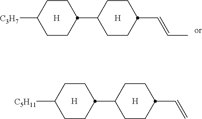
[C5H11]C1CCC(C2CCC(C=C)CC2)CC1.[H].[H].[C3H7]C1CCC(C2CCC(C=CC)CC2)CC1.[H].[H]
